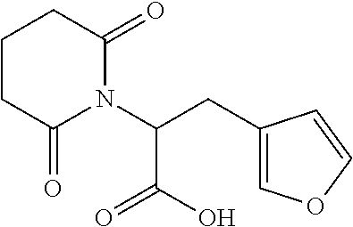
C1CC(=O)N(C(CC2=COC=C2)C(=O)O)C(=O)C1
